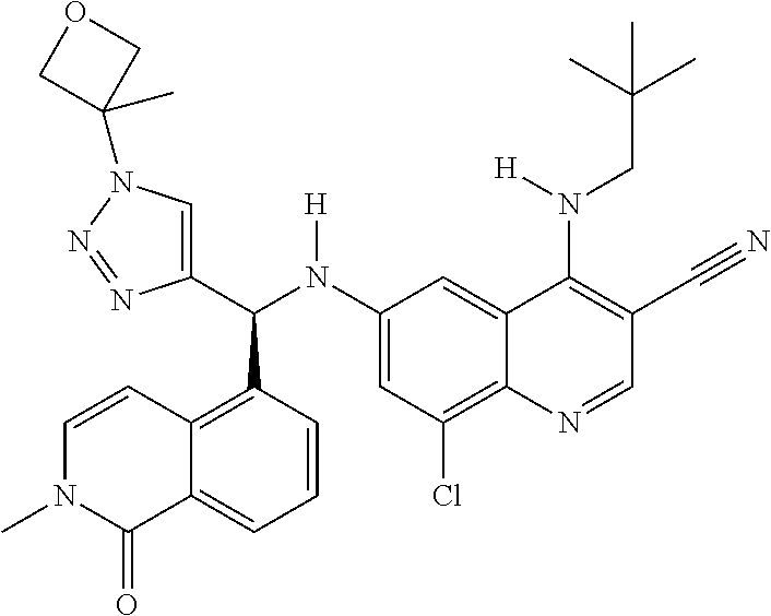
C1(N(C(C2=CN(C3(C)COC3)N=N2)C2=C3C(=CC=C2)C(=O)N(C)C=C3)[H])=CC(Cl)=C2C(=C1)C(N(CC(C)(C)C)[H])=C(C#N)C=N2
